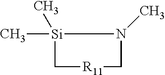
C1[R11]CN(C)[Si]1(C)C
